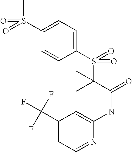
C1(S(=O)(C)=O)=CC=C(S(=O)(C(C(=O)NC2=CC(C(F)(F)F)=CC=N2)(C)C)=O)C=C1
